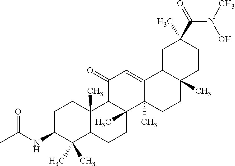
C1C(NC(C)=O)C(C)(C)C2C(C)(C1)C1C(C)(CC2)C2(C)C(=CC1=O)C1C(C)(CC2)CCC(C(=O)N(C)O)(C)C1
